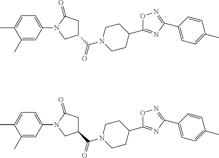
C1(C)=CC(N2CC(C(=O)N3CCC(C4=NC(C5=CC=C(C)C=C5)=NO4)CC3)CC2=O)=CC=C1C.C1(C)=CC(N2CC(C(=O)N3CCC(C4=NC(C5=CC=C(C)C=C5)=NO4)CC3)CC2=O)=CC=C1C
